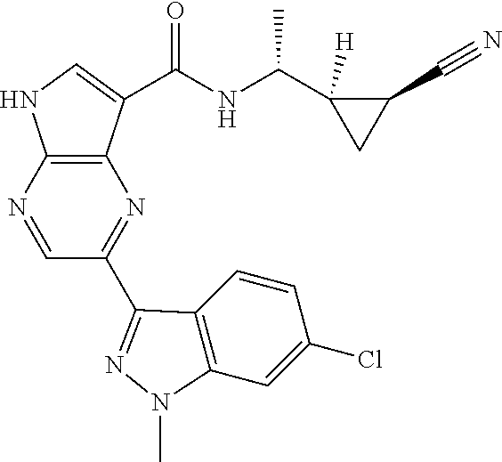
N1=CC(C2=NN(C)C3=C2C=CC(Cl)=C3)=NC2=C1NC=C2C(NC(C)C1([H])CC1C#N)=O
